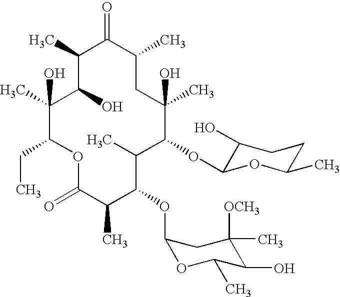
C1(C)C(O)C(C)(O)C(CC)OC(=O)C(C)C(OC2OC(C)C(O)C([OCH3])(C)C2)C(C)C(OC2C(O)CCC(C)O2)C(C)(O)CC(C)C1=O
